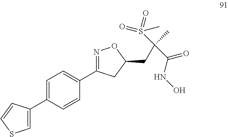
C1(C2=CC=C(C3=NOC(CC(C(NO)=O)(C)S(=O)(=O)C)C3)C=C2)=CSC=C1
